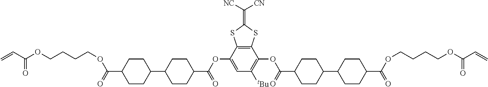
C12=C(C(OC(C3CCC(C4CCC(C(=O)OCCCCOC(C=C)=O)CC4)CC3)=O)=CC([tBu])=C1OC(C1CCC(C3CCC(C(=O)OCCCCOC(C=C)=O)CC3)CC1)=O)SC(=C([NC])[CN])S2
